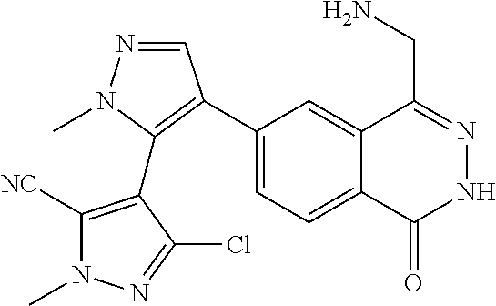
C1(C2=C(C3=C([NC])N(C)N=C3Cl)N(C)N=C2)=CC=C2C(=C1)C(CN)=NNC2=O
